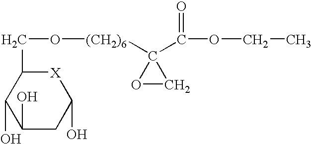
C(OCC)(=O)C1([(CH2)6]OCC2C(O)C(O)CC(O)[X]2)OC1
